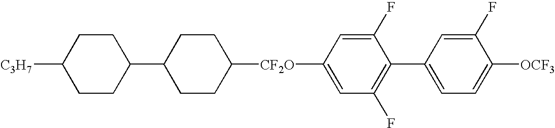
C1CC(C2CCC([CF2O]C3=CC(F)=C(C4=CC=C([OCF3])C(F)=C4)C(F)=C3)CC2)CCC1[C3H7]
